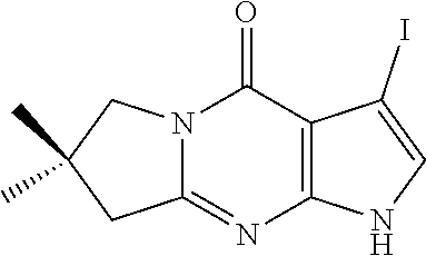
C12=C(C(=O)N3C(=N1)CC(C)(C)C3)C(I)=CN2
